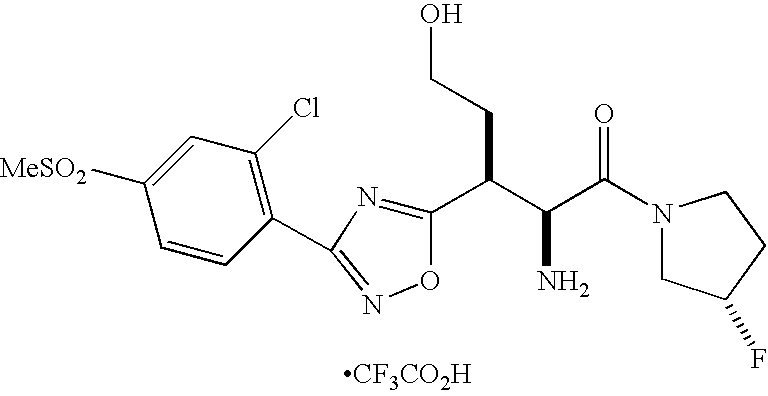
N1(C(C(C(C2=NC(C3=C(Cl)C=C([MeSO2])C=C3)=NO2)CCO)N)=O)CC(F)CC1.[CF3CO2H]
